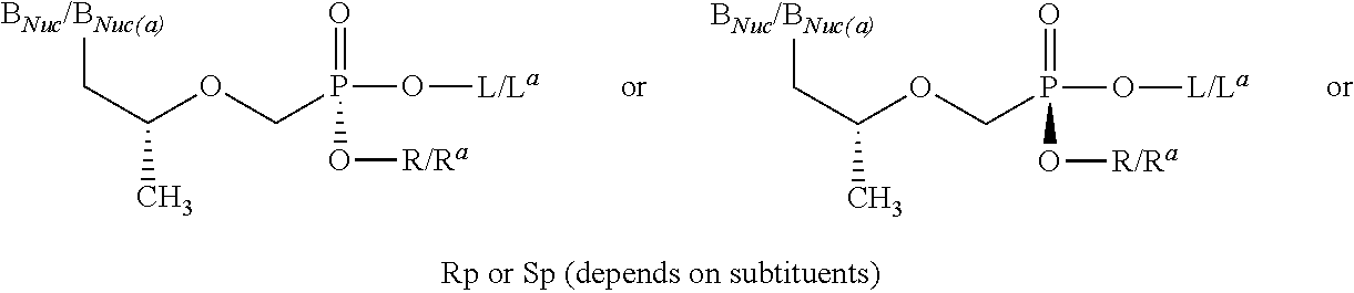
[BNuc/BNuc(a)]CC(OCP(O[L/La])(=O)O[R/Ra])C.[BNuc/BNuc(a)]CC(OCP(O[L/La])(=O)O[R/Ra])C
